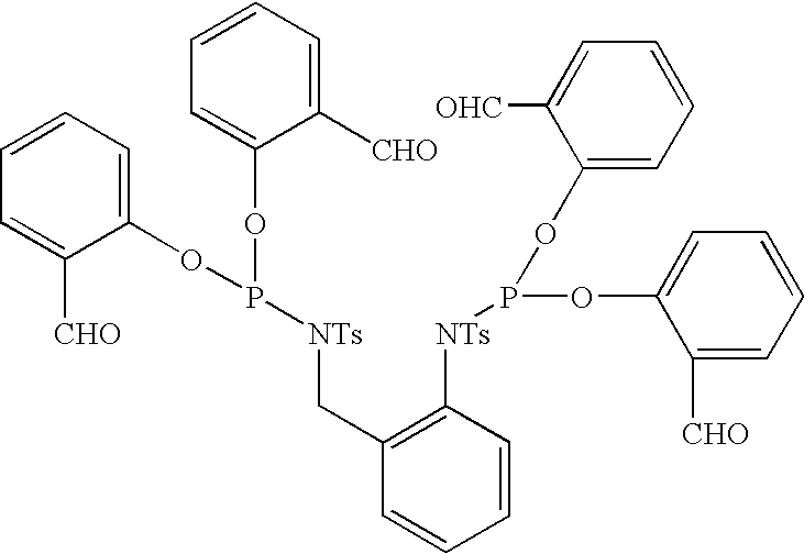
C1=CC=C(OP(OC2=CC=CC=C2[CHO])[NTs]CC2=C([NTs]P(OC3=CC=CC=C3[CHO])OC3=CC=CC=C3[OHC])C=CC=C2)C([CHO])=C1
